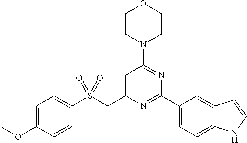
C1CN(C2=NC(C3=CC=C4C(=C3)C=CN4)=NC(CS(C3=CC=C(OC)C=C3)(=O)=O)=C2)CCO1
